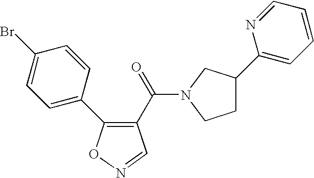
C1=C(C2=C(C(=O)N3CC(C4=CC=CC=N4)CC3)C=NO2)C=CC(Br)=C1
